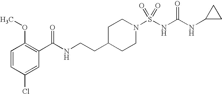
C1=CC(Cl)=CC(C(NCCC2CCN(S(NC(NC3CC3)=O)(=O)=O)CC2)=O)=C1OC
